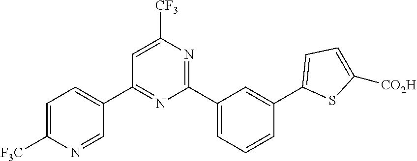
C1(C2=CC=C([F3C])N=C2)=NC(C2=CC=CC(C3=CC=C([CO2H])S3)=C2)=NC([CF3])=C1
